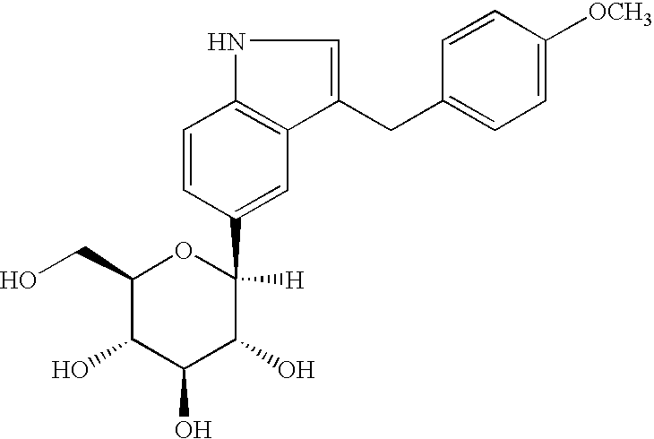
C1(CO)C(O)C(O)C(O)C(C2=CC3=C(C=C2)NC=C3CC2=CC=C([OCH3])C=C2)([H])O1
